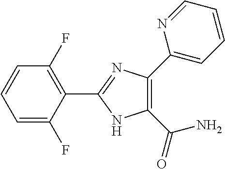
C1=C(F)C(C2=NC(C3=CC=CC=N3)=C(C(=O)N)N2)=C(F)C=C1
